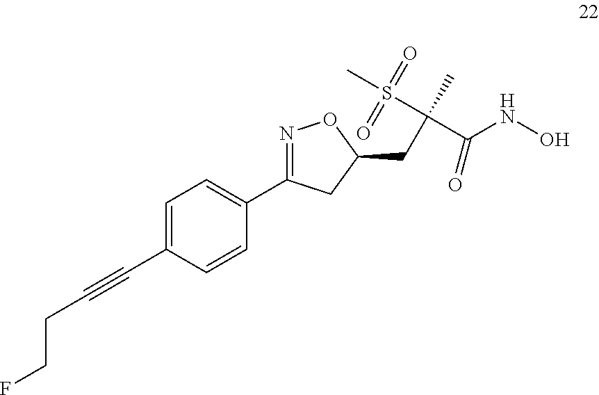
C(C#CC1=CC=C(C2=NOC(CC(C(=O)NO)(C)S(=O)(=O)C)C2)C=C1)CF
